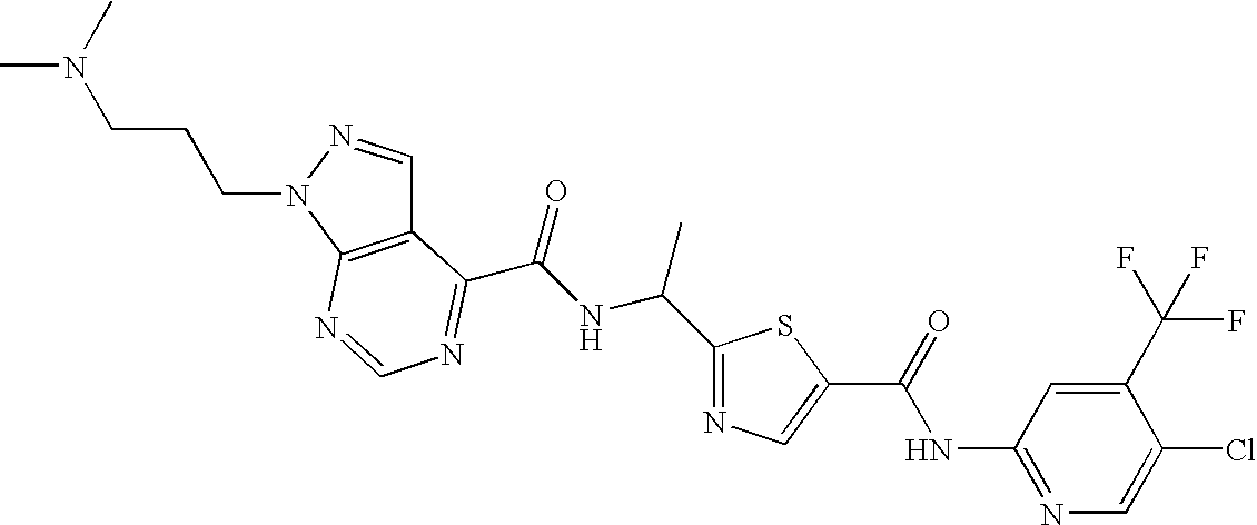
C12=C(N(CCCN(C)C)N=C1)N=CN=C2C(=O)NC(C)C1=NC=C(C(NC2=NC=C(Cl)C(C(F)(F)F)=C2)=O)S1
